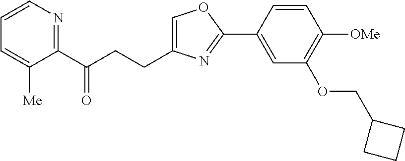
C1=C(CCC(C2=NC=CC=C2[Me])=O)N=C(C2=CC(OCC3CCC3)=C([OMe])C=C2)O1
